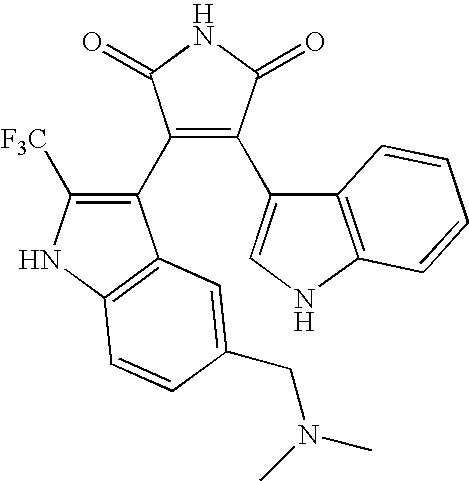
C1(C2=C([F3C])NC3=C2C=C(CN(C)C)C=C3)=C(C2=CNC3=C2C=CC=C3)C(=O)NC1=O
